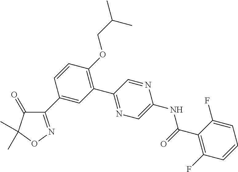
C1(C2=CC(C3=NC=C(NC(C4=C(F)C=CC=C4F)=O)N=C3)=C(OCC(C)C)C=C2)=NOC(C)(C)C1=O
